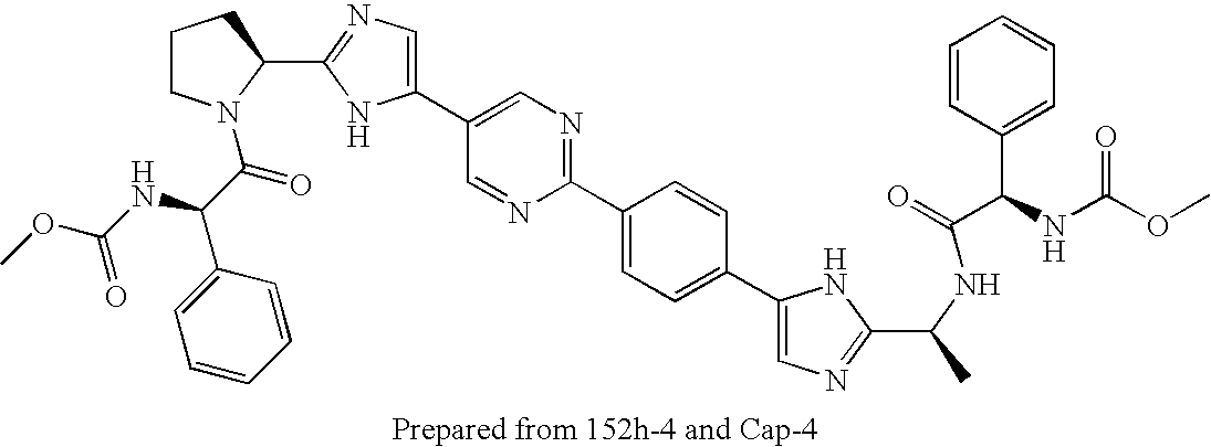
C1CN(C(C(NC(=O)OC)C2=CC=CC=C2)=O)C(C2=NC=C(C3=CN=C(C4=CC=C(C5=CN=C(C(C)NC(C(C6=CC=CC=C6)NC(=O)OC)=O)N5)C=C4)N=C3)N2)C1
